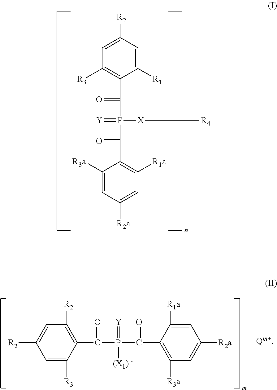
C1([R3a])=CC([R2a])=CC([R1a])=C1C(=O)P(=[Y])([X][R4])C(=O)C1=C([R3])C=C([R2])C=C1[R1].C1([R2])=C(C(=O)P(=[Y])(C(=O)C2=C([R3a])C=C([R2a])C=C2[R1a])[(X1)])C([R3])=CC([R2])=C1
